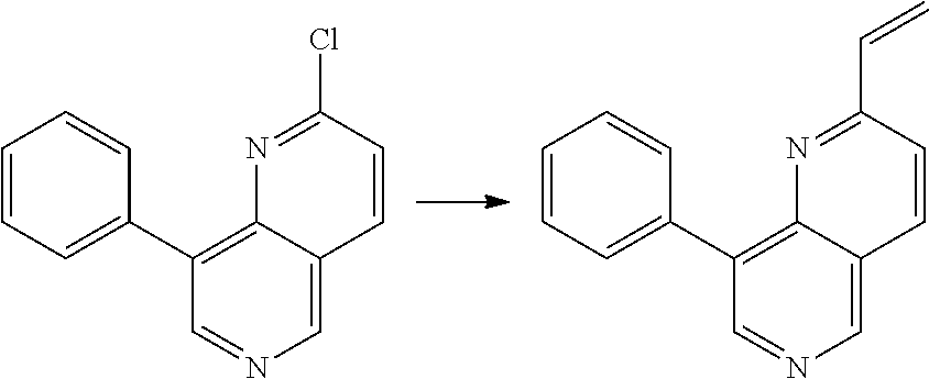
C1(C2=CC=CC=C2)=C2C(=CN=C1)C=CC(Cl)=N2.C1(C2=CC=CC=C2)=C2C(=CN=C1)C=CC(C=C)=N2
